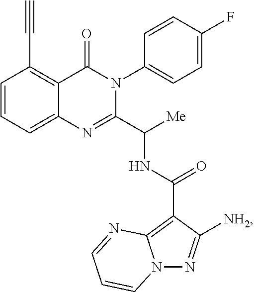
C1=CC=C2C(=C1C#C)C(=O)N(C1=CC=C(F)C=C1)C(C([Me])NC(C1=C3N(N=C1[NH2])C=CC=N3)=O)=N2
